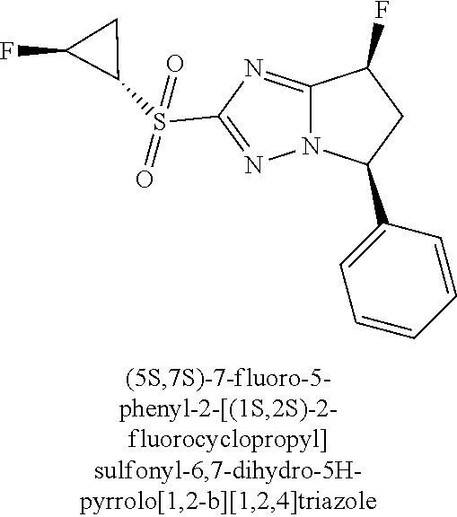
C12=NC(S(C3CC3F)(=O)=O)=NN1C(C1=CC=CC=C1)CC2F
